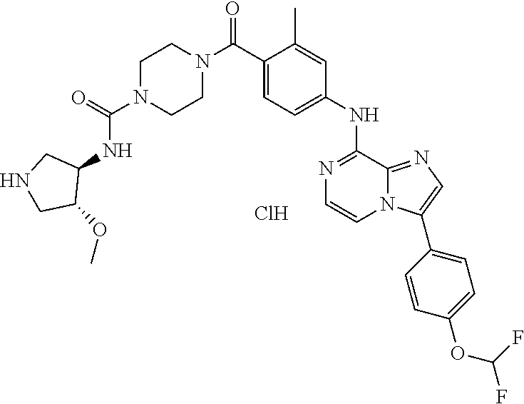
C(C1=CC=C(NC2=NC=CN3C2=NC=C3C2=CC=C(OC(F)F)C=C2)C=C1C)(=O)N1CCN(C(=O)NC2CNCC2OC)CC1.Cl
